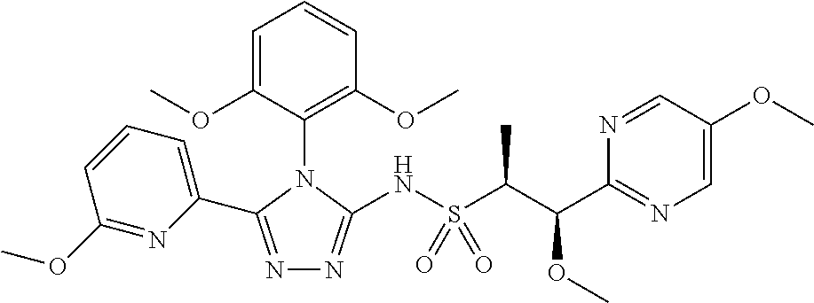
N1=C(C2=CC=CC(OC)=N2)N(C2=C(OC)C=CC=C2OC)C(NS(C(C)C(C2=NC=C(OC)C=N2)OC)(=O)=O)=N1
